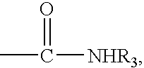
CC(=O)[NHR3]
